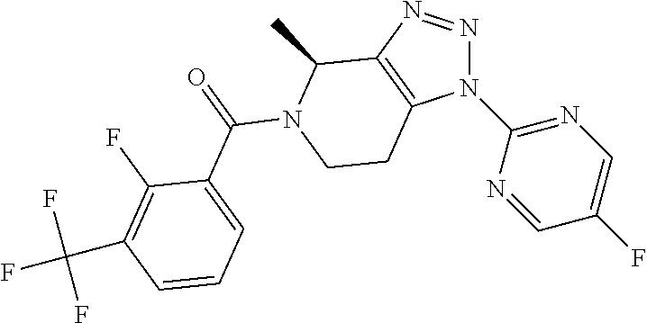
N1(C2=NC=C(F)C=N2)N=NC2=C1CCN(C(C1=CC=CC(C(F)(F)F)=C1F)=O)C2C
